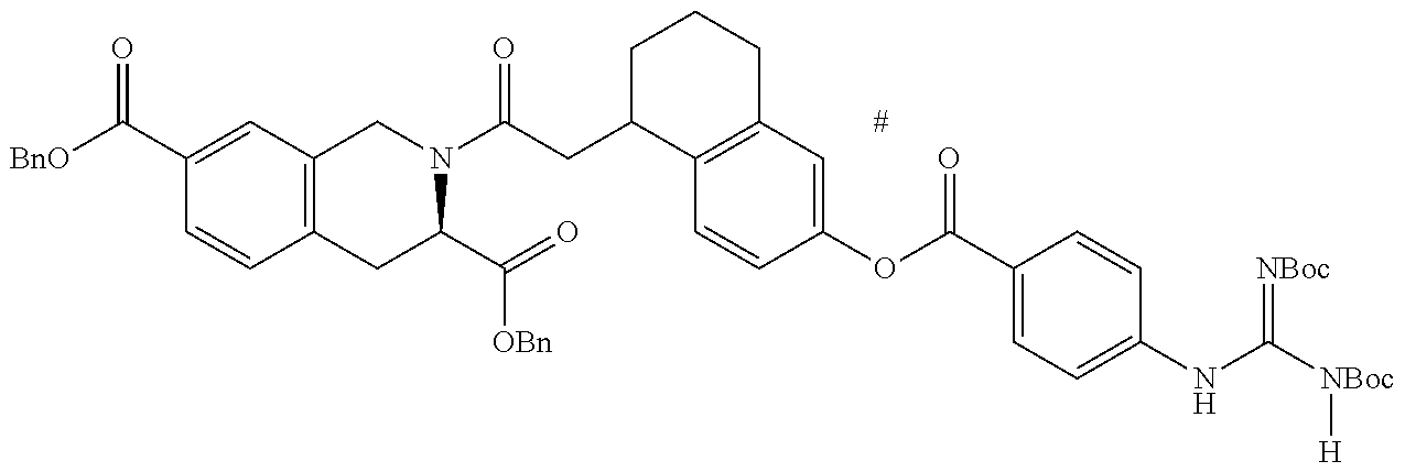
[BnO]C(=O)C1=CC2=C(C=C1)CC(C([OBn])=O)N(C(=O)CC1C3=C(CCC1)C=C(OC(=O)C1=CC=C(NC(=[NBoc])[NBoc][H])C=C1)C=C3)C2
